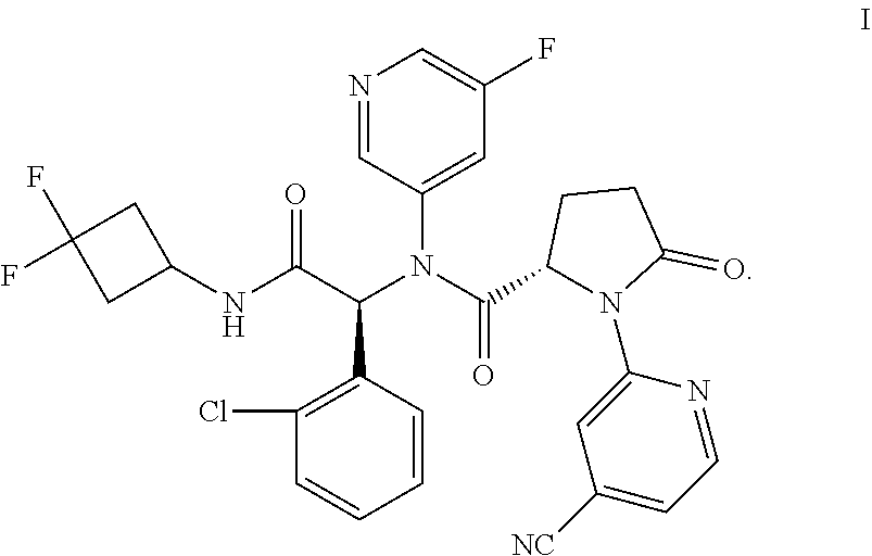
C1(Cl)=C(C(C(NC2CC(F)(F)C2)=O)N(C(C2N(C3=CC([NC])=CC=N3)C(=O)CC2)=O)C2=CC(F)=CN=C2)C=CC=C1
